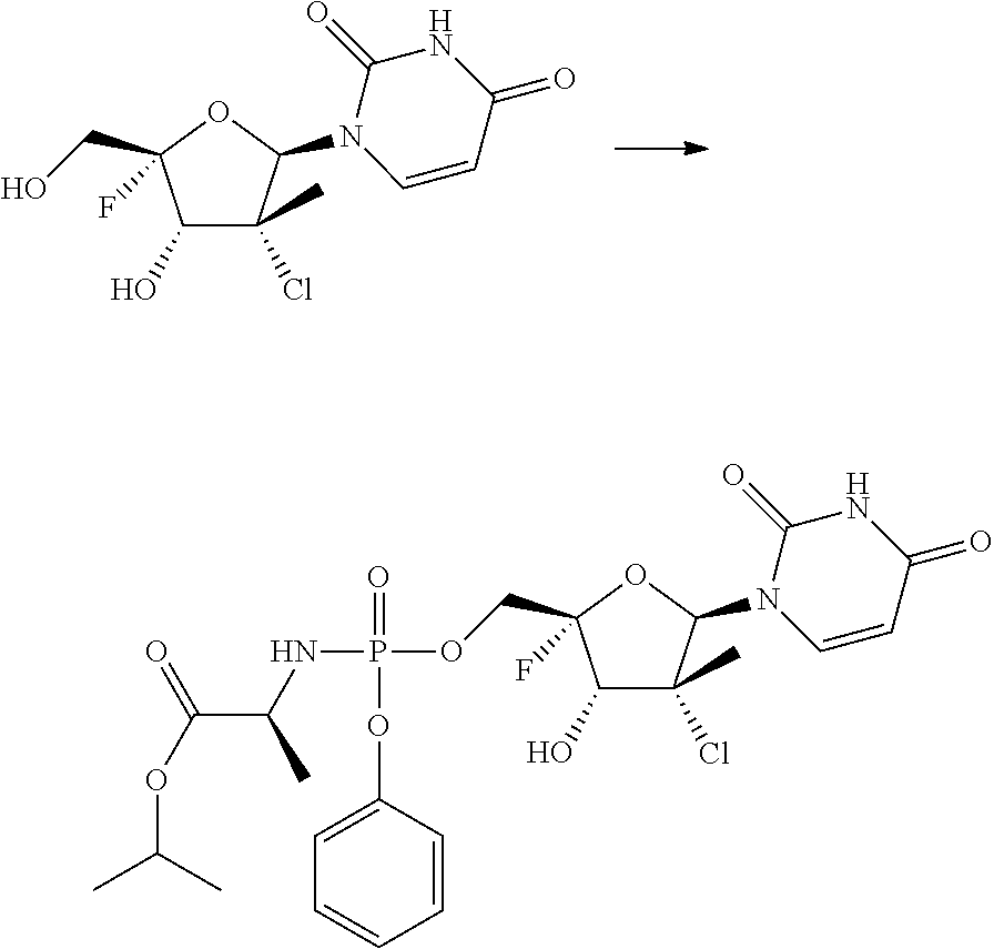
N1(C2C(Cl)(C)C(O)C(F)(CO)O2)C=CC(=O)NC1=O.N1(C2C(Cl)(C)C(O)C(F)(COP(NC(C(OC(C)C)=O)C)(=O)OC3=CC=CC=C3)O2)C=CC(=O)NC1=O
